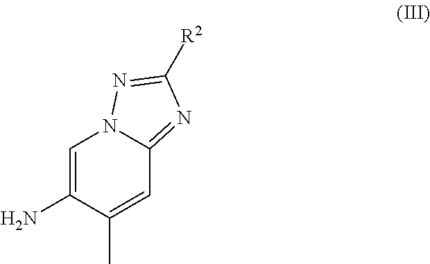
C1=C(N)C(C)=CC2=NC([R2])=NN12
